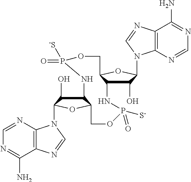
C1=NC2=C(C(N)=N1)N=CN2C1C(O)C2C(O1)COP(=O)([S-])NC1C(O)C(N3C4=C(N=C3)C(N)=NC=N4)OC1COP(=O)([S-])N2
